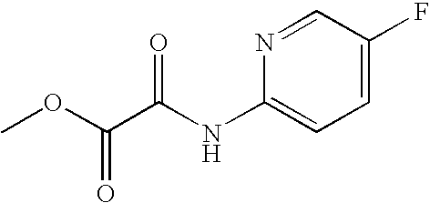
C1(NC(C(OC)=O)=O)=CC=C(F)C=N1
